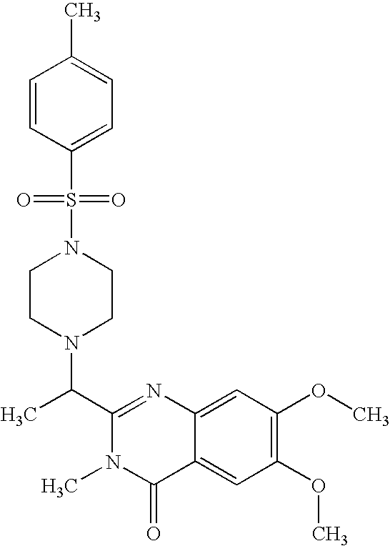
C1(C(N2CCN(S(=O)(=O)C3=CC=C(C)C=C3)CC2)C)=NC2=CC(OC)=C(OC)C=C2C(=O)N1C
